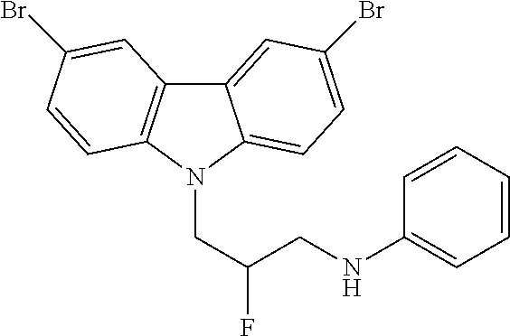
C12=CC(Br)=CC=C1N(CC(F)CNC1=CC=CC=C1)C1=C2C=C(Br)C=C1
